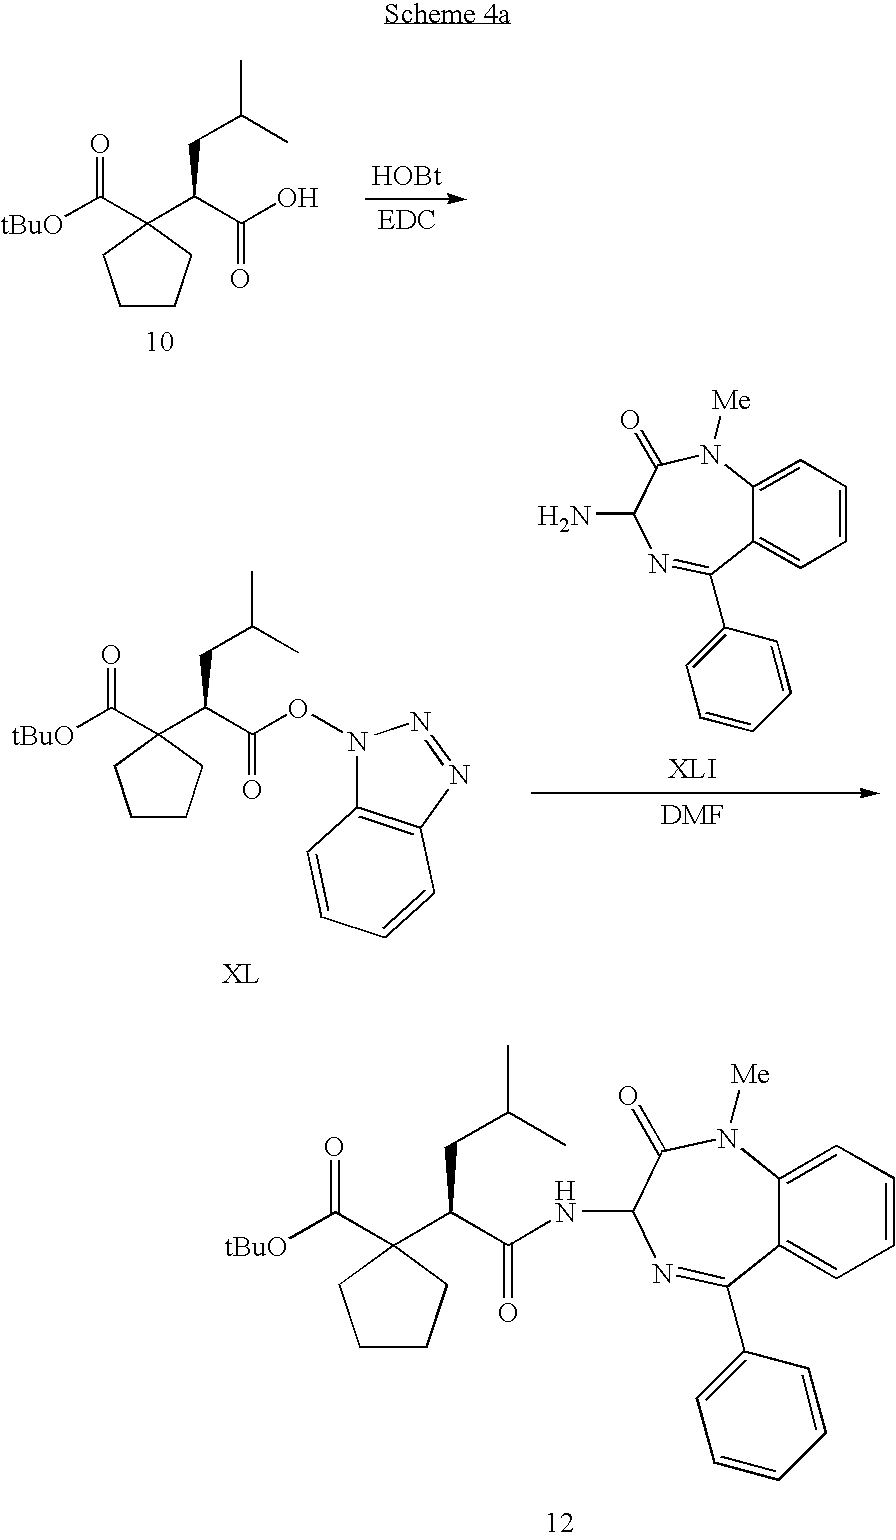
[tBuO]C(C1(C(C(O)=O)CC(C)C)CCCC1)=O.[HOBt].C12=CC=CC=C1C(C1=CC=CC=C1)=NC(NC(C(C1(C([tBuO])=O)CCCC1)CC(C)C)=O)C(=O)N2[Me].[tBuO]C(C1(C(C(ON2C3=C(N=N2)C=CC=C3)=O)CC(C)C)CCCC1)=O.C12=CC=CC=C1C(C1=CC=CC=C1)=NC(N)C(=O)N2[Me]
